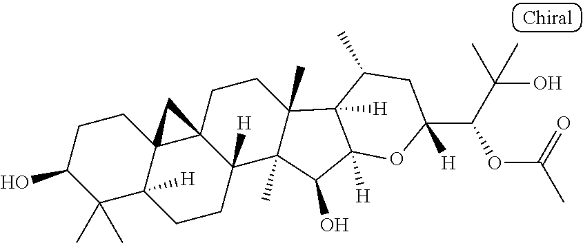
C1C(O)C(C)(C)C2([H])C3(C1)C1(C([H])(CC2)C2(C)C(C)(CC1)C1([H])C([H])(C2O)OC(C(C(C)(O)C)OC(C)=O)([H])CC1C)C3
